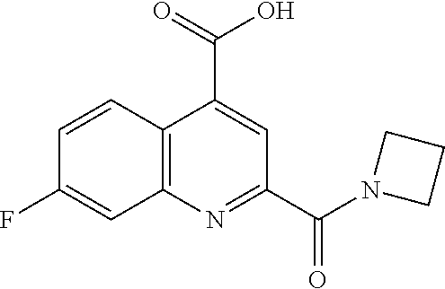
C12=C(N=C(C(N3CCC3)=O)C=C1C(=O)O)C=C(F)C=C2
